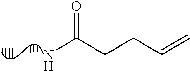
NC(CCC=C)=O
